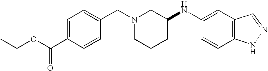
C1=C(C(OCC)=O)C=CC(CN2CCCC(NC3=CC4=C(C=C3)NN=C4)C2)=C1
